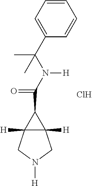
C(C1C2([H])C1([H])CN([H])C2)(N(C(C1=CC=CC=C1)(C)C)[H])=O.Cl
